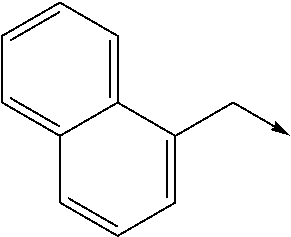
C12=CC=CC=C1C=CC=C2C->C
